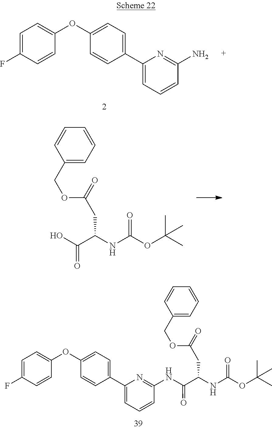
C1=C(F)C=CC(OC2=CC=C(C3=CC=CC(N)=N3)C=C2)=C1.OC(C(NC(OC(C)(C)C)=O)CC(=O)OCC1=CC=CC=C1)=O.C1=C(F)C=CC(OC2=CC=C(C3=CC=CC(NC(=O)C(NC(OC(C)(C)C)=O)CC(=O)OCC4=CC=CC=C4)=N3)C=C2)=C1
